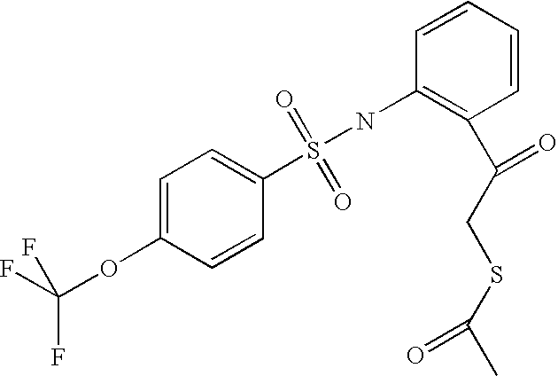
C1=C(OC(F)(F)F)C=CC(S(=O)(=O)NC2=C(C(CSC(C)=O)=O)C=CC=C2)=C1
